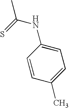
C1=CC(C)=CC=C1NC(C)=S
